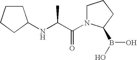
N(C(C(N1CCCC1B(O)O)=O)C)C1CCCC1
